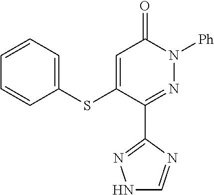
C1=CC=C(SC2=CC(=O)N([Ph])N=C2C2=NNC=N2)C=C1
